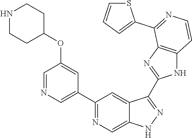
C1(C2=NC=C3C(=C2)C(C2=NC4=C(N2)C=CN=C4C2=CC=CS2)=NN3)=CN=CC(OC2CCNCC2)=C1
